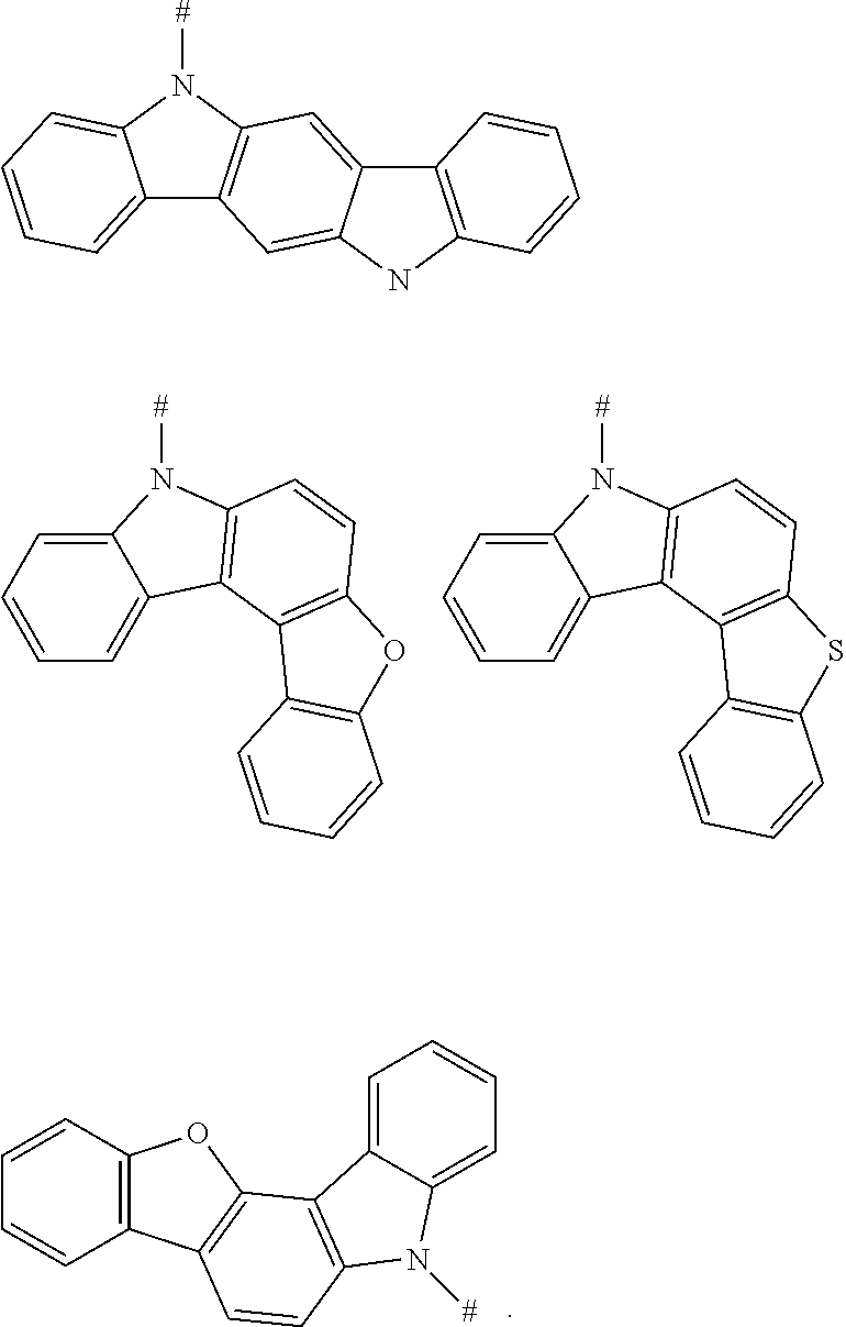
C1=CC=C2C(=C1)C1=C(N2[#])C=CC2=C1C1=C(O2)C=CC=C1.C1=CC=C2C(=C1)C1=C(N2[#])C=CC2=C1C1=C(S2)C=CC=C1.C1=CC2=C(C=C1)C1=C(O2)C2=C(C=C1)N([#])C1=CC=CC=C21.C12=CC=CC=C1N([#])C1=C2C=C2C(=C1)C1=C(N2)C=CC=C1
